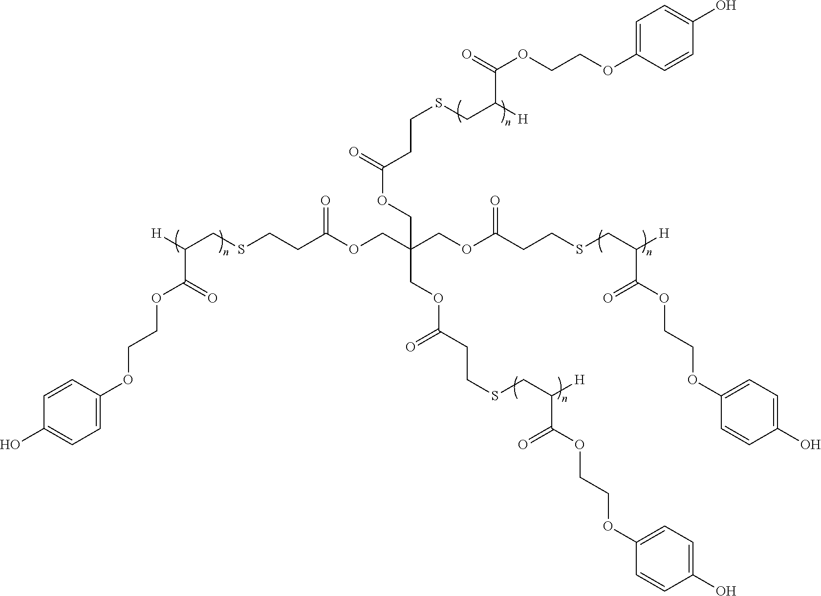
C1=CC(OCCOC(C([H])CSCCC(OCC(COC(CCSCC([H])C(OCCOC2=CC=C(O)C=C2)=O)=O)(COC(=O)CCSCC([H])C(=O)OCCOC2=CC=C(O)C=C2)COC(CCSCC([H])C(OCCOC2=CC=C(O)C=C2)=O)=O)=O)=O)=CC=C1O
